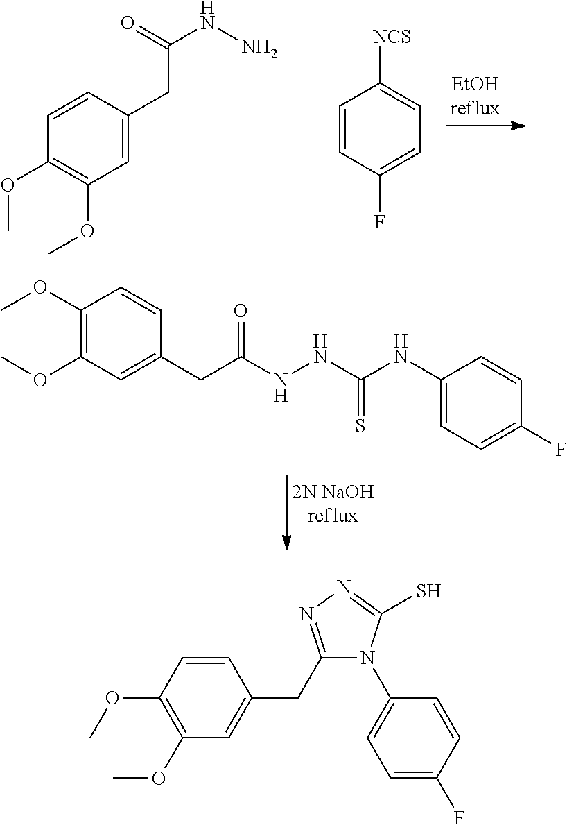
C1=CC(CC(NN)=O)=CC(OC)=C1OC.C1=CC(F)=CC=C1[NCS].C1(OC)=C(OC)C=C(CC(NNC(NC2=CC=C(F)C=C2)=S)=O)C=C1.C1(CC2=NN=C(S)N2C2=CC=C(F)C=C2)=CC(OC)=C(OC)C=C1
